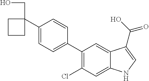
C1=C(C2(CO)CCC2)C=CC(C2=C(Cl)C=C3C(=C2)C(C(O)=O)=CN3)=C1
